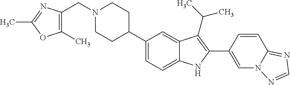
C1(C2CCN(CC3=C(C)OC(C)=N3)CC2)=CC=C2C(=C1)C(C(C)C)=C(C1=CN3C(=NC=N3)C=C1)N2
